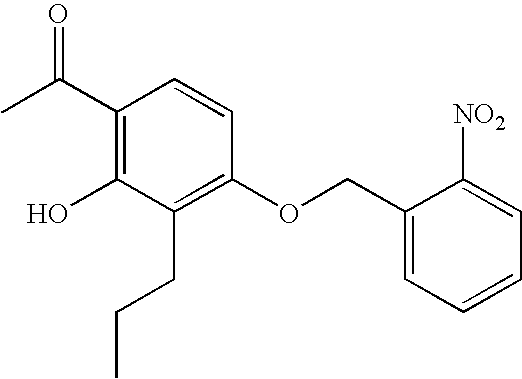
C1(C(C)=O)=C(O)C(CCC)=C(OCC2=CC=CC=C2[NO2])C=C1
